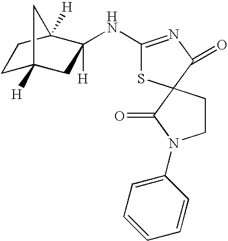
C1C2([H])CC(NC3=NC(=O)C4(S3)CCN(C3=CC=CC=C3)C4=O)([H])C([H])(C1)C2
